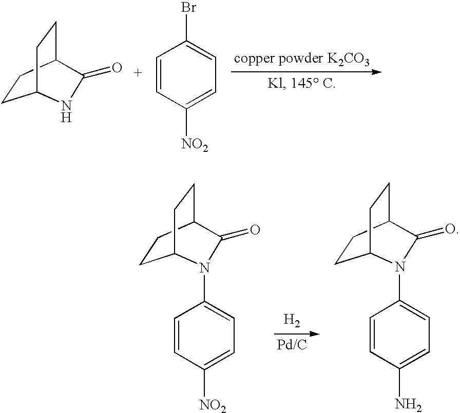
C1CC2CCC1NC2=O.C1=CC([NO2])=CC=C1Br.C1CC2CCC1N(C1=CC=C([NO2])C=C1)C2=O.[H2].C1CC2CCC1N(C1=CC=C(N)C=C1)C2=O
